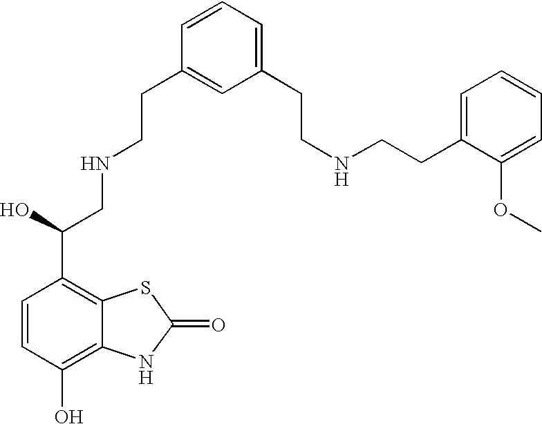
C12=C(O)C=CC(C(O)CNCCC3=CC(CCNCCC4=CC=CC=C4OC)=CC=C3)=C1SC(=O)N2
